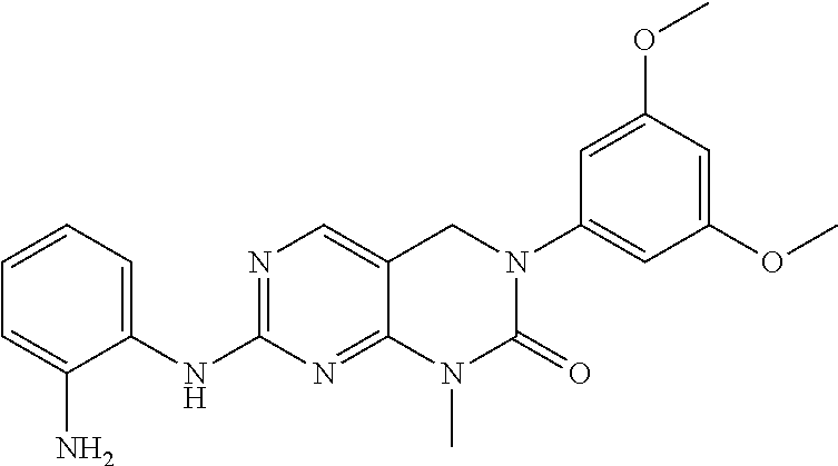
C1(OC)=CC(OC)=CC(N2C(=O)N(C)C3=NC(NC4=CC=CC=C4N)=NC=C3C2)=C1
